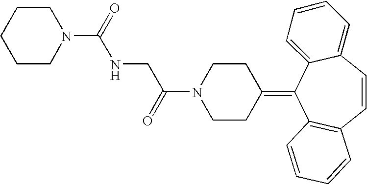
O=C(N1CCC(=C2C3=C(C=CC4=CC=CC=C24)C=CC=C3)CC1)CNC(N1CCCCC1)=O
